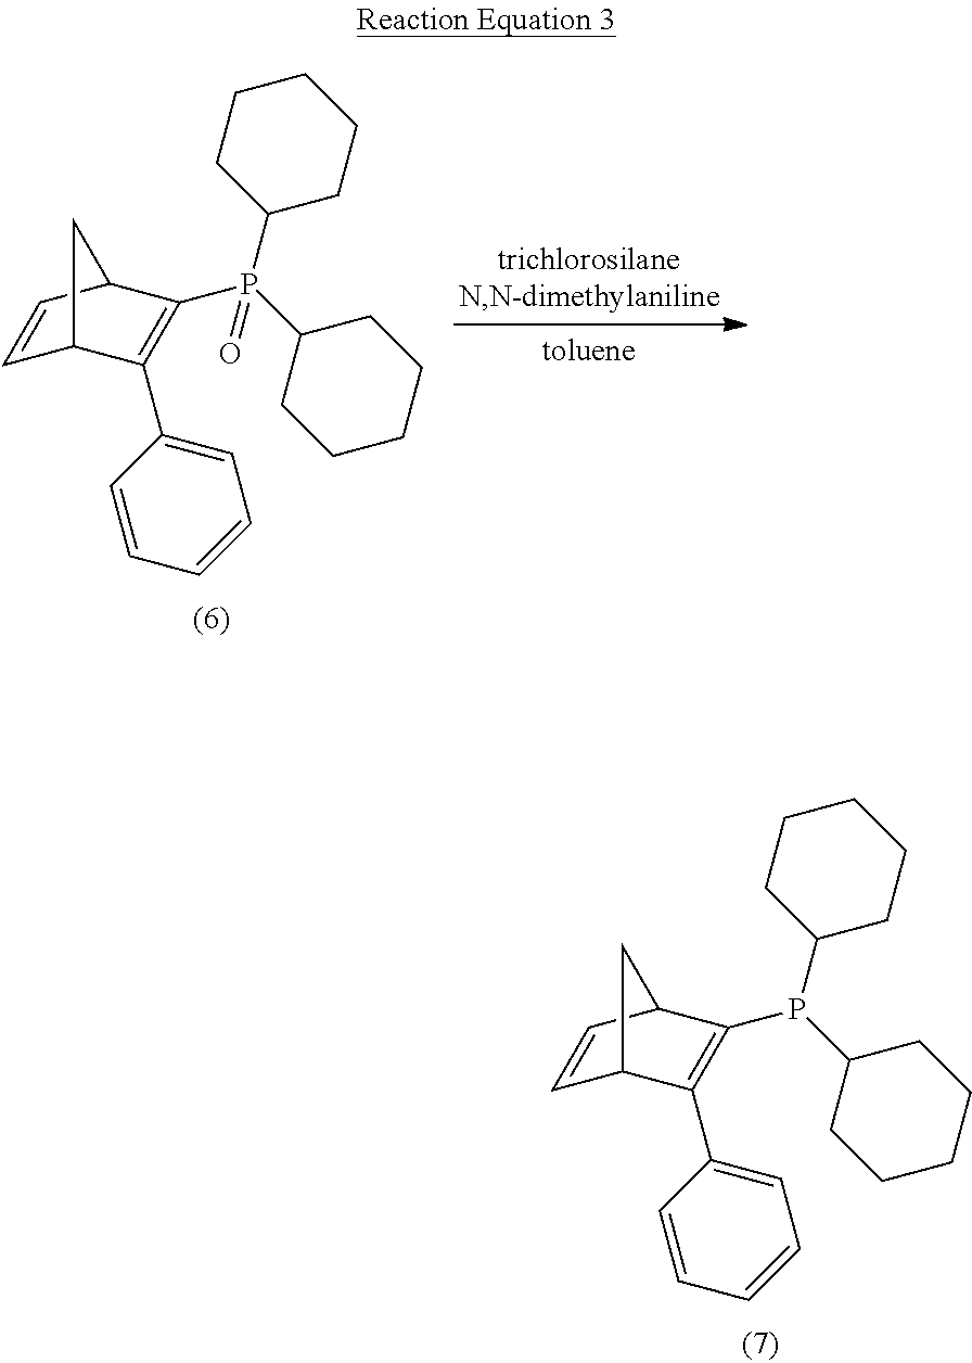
C1=CC2C(P(C3CCCCC3)(C3CCCCC3)=O)=C(C3=CC=CC=C3)C1C2.C1=CC2C(P(C3CCCCC3)C3CCCCC3)=C(C3=CC=CC=C3)C1C2
